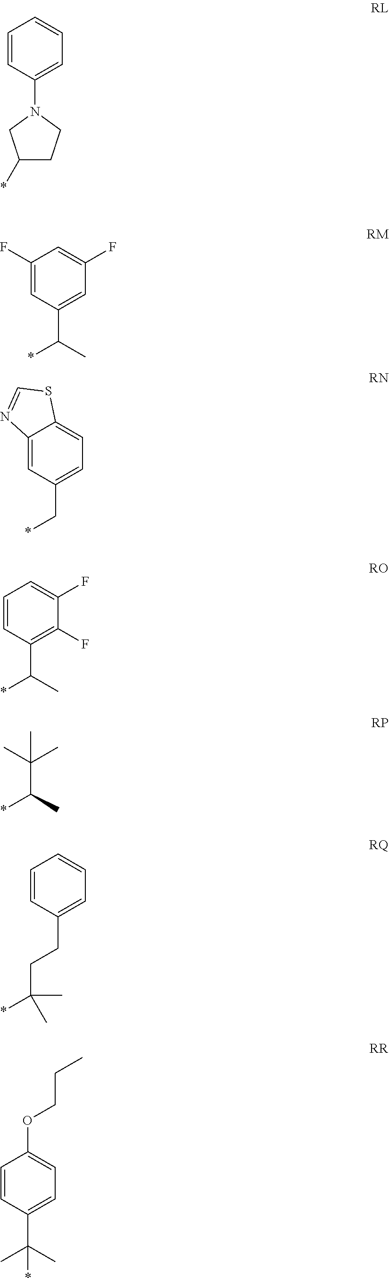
C1=CC(N2CC(*)CC2)=CC=C1.C1(F)=CC(C(C)*)=CC(F)=C1.C12=CC(C*)=CC=C1SC=N2.C1=CC(C(*)C)=C(F)C(F)=C1.CC(C)(C(*)C)C.C1=CC(CCC(C)(*)C)=CC=C1.C1=CC(C(C)(C)*)=CC=C1OCCC
